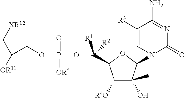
C1([R4O])C(O)(C)C(N2C(=O)N=C(N)C([R3])=C2)OC1C([R1])([R2])OP(OCC([OR11])C[XR12])(=O)[OR5]
